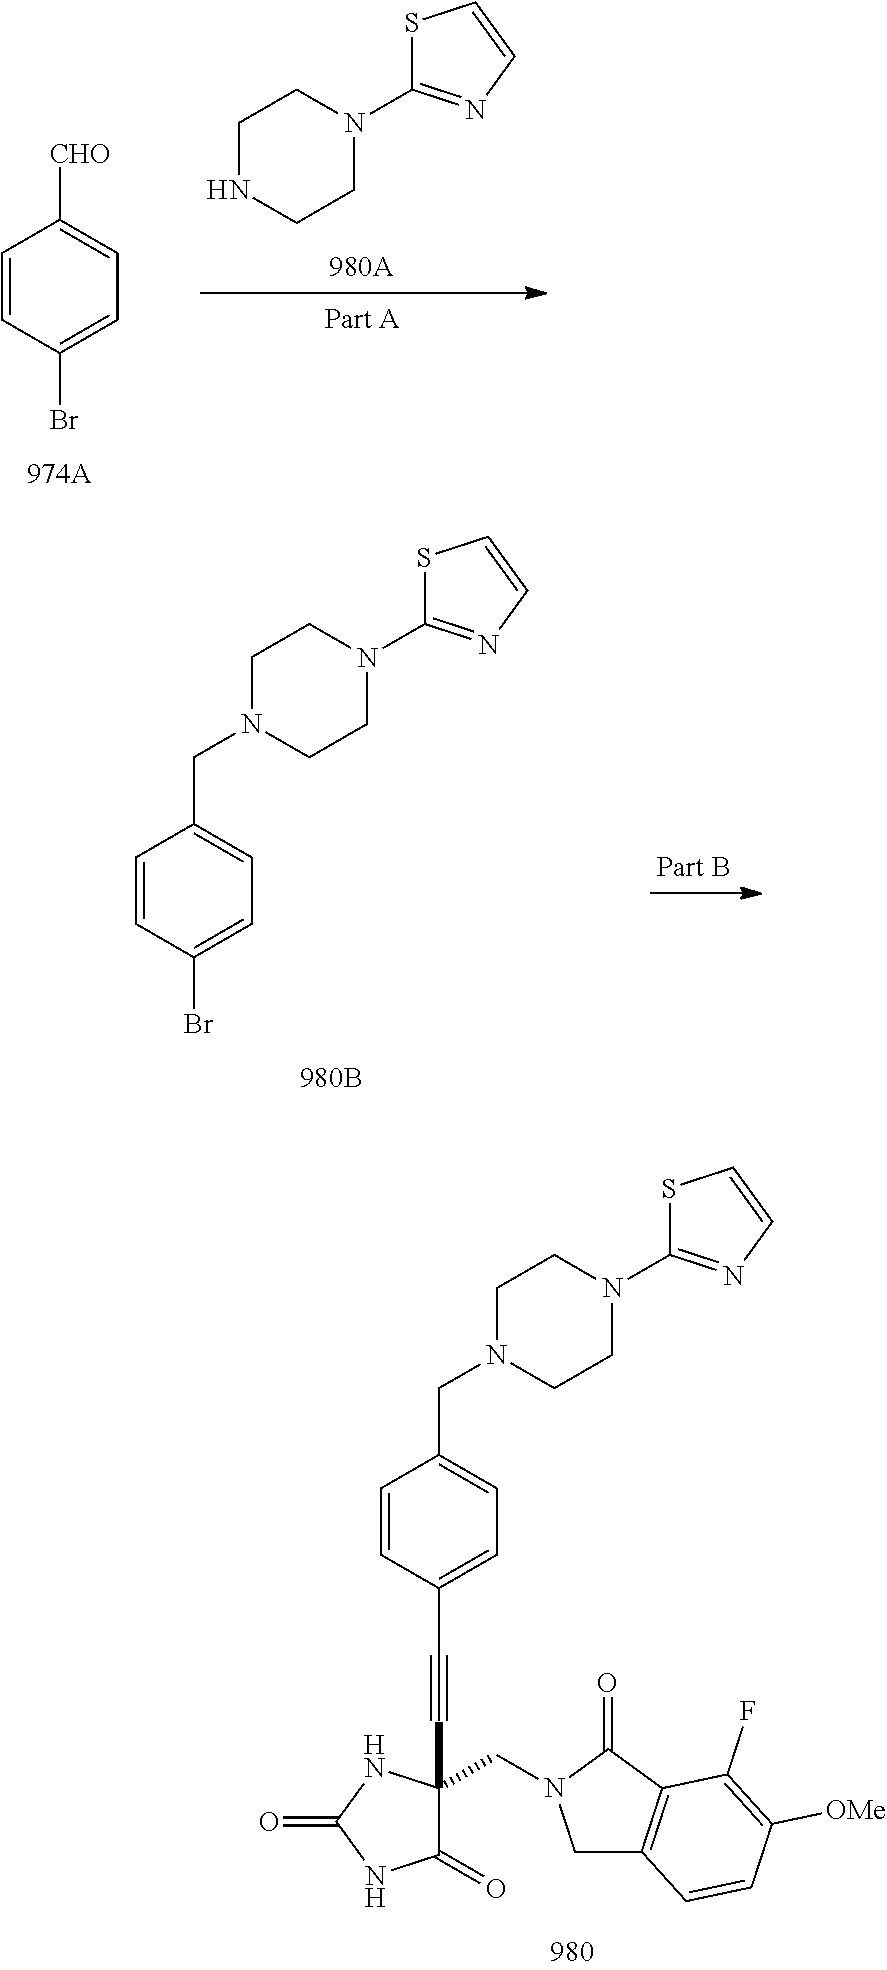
C(N1CCN(C2=NC=CS2)CC1)C1=CC=C(Br)C=C1.C1=CC(C#CC2(CN3CC4=C(C3=O)C(F)=C([OMe])C=C4)C(=O)NC(=O)N2)=CC=C1CN1CCN(C2=NC=CS2)CC1.N1CCN(C2=NC=CS2)CC1.C1=CC(Br)=CC=C1[CHO]
